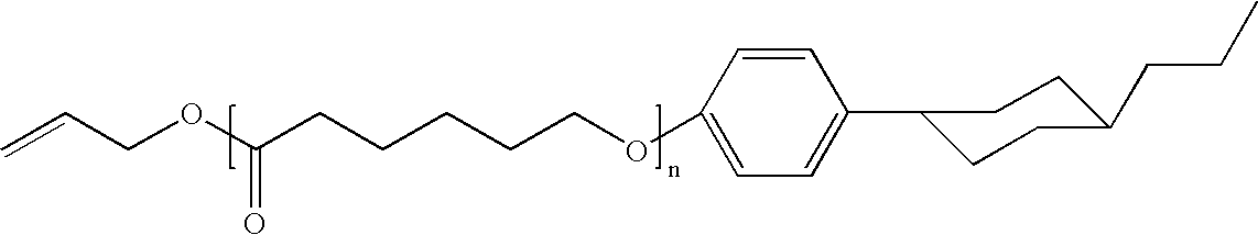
C=CCOC(CCCCCOC1=CC=C(C2CCC(CCC)CC2)C=C1)=O
